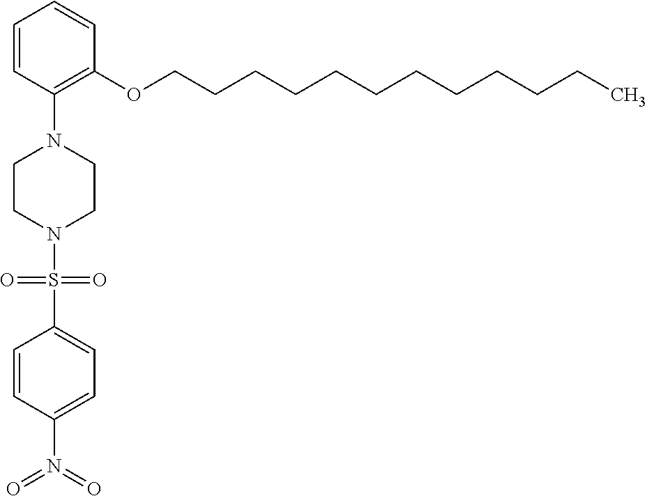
C1=CC(N2CCN(S(C3=CC=C(N(=O)=O)C=C3)(=O)=O)CC2)=C(OCCCCCCCCCCCC)C=C1
